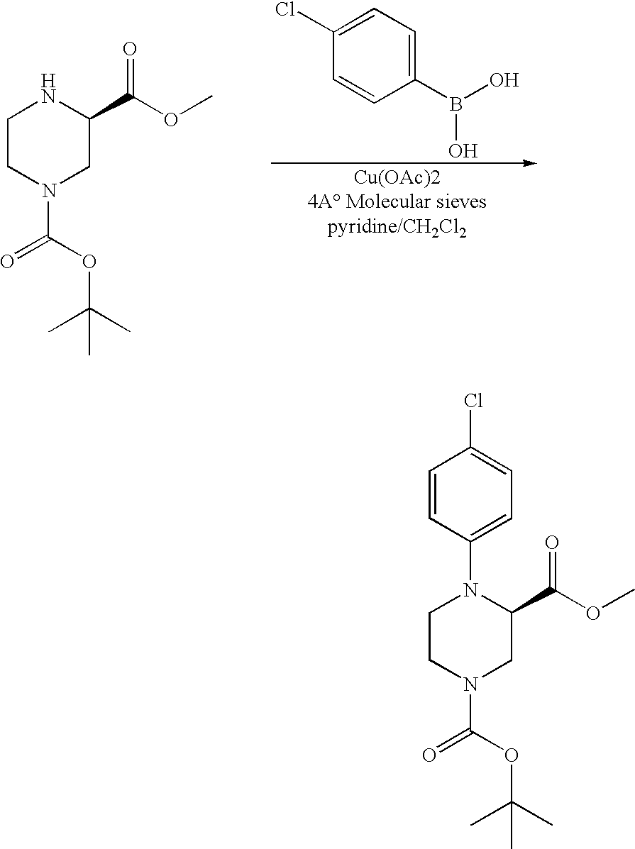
C1CN(C(=O)OC(C)(C)C)CC(C(OC)=O)N1.C1(Cl)=CC=C(B(O)O)C=C1.C1CN(C(=O)OC(C)(C)C)CC(C(OC)=O)N1C1=CC=C(Cl)C=C1
